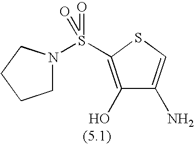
C1(O)=C(S(=O)(=O)N2CCCC2)SC=C1N
